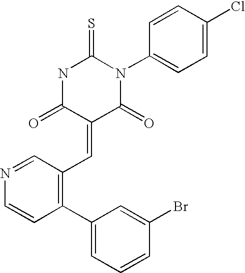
N1C(=O)C(=CC2=C(C3=CC=CC(Br)=C3)C=CN=C2)C(=O)N(C2=CC=C(Cl)C=C2)C1=S
